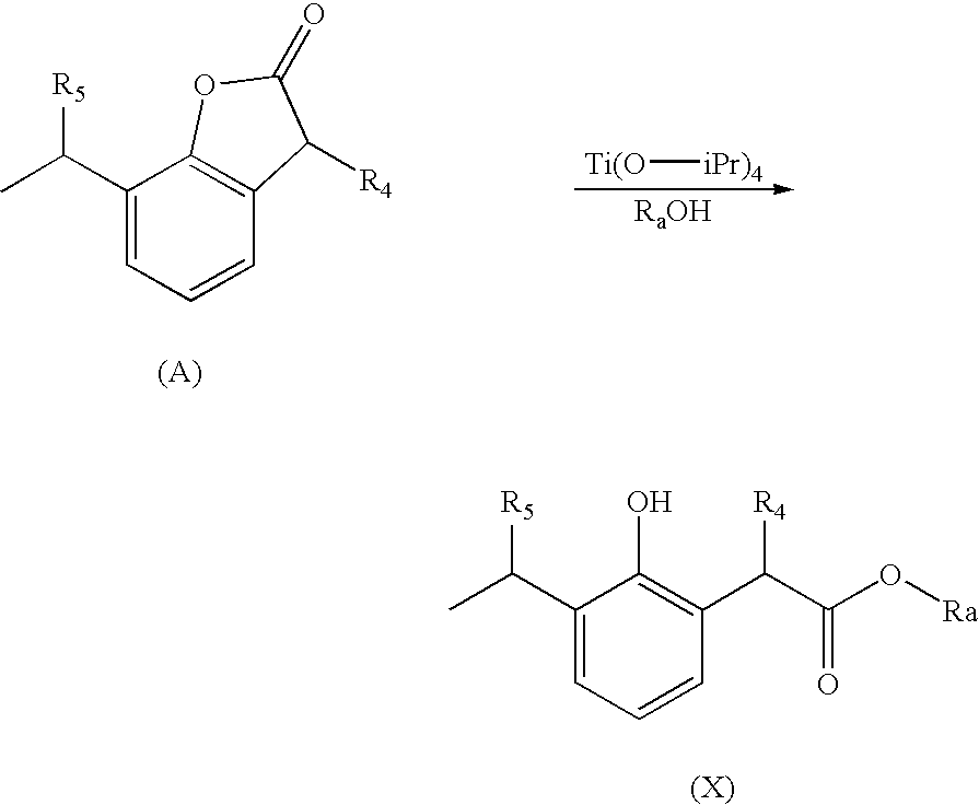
C1(C([R5])C)=CC=CC(C([R4])C(=O)O[Ra])=C1O.C1(C(C)[R5])=CC=CC2=C1OC(=O)C2[R4].[RaOH].[Ti(O][iPr)4]
